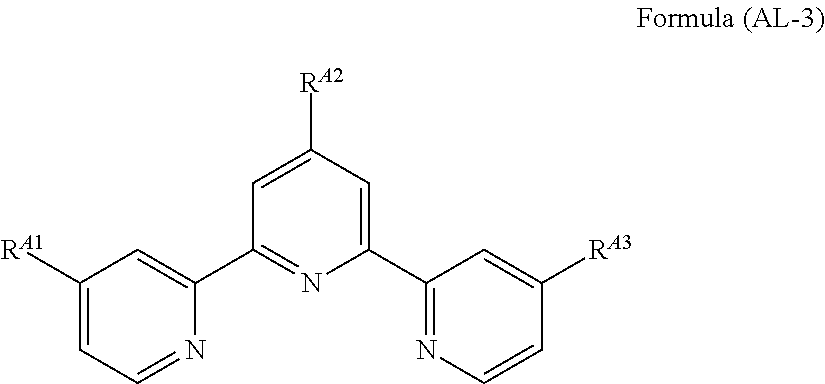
C1(C2=NC=CC([RA3])=C2)=CC([RA2])=CC(C2=CC([RA1])=CC=N2)=N1
